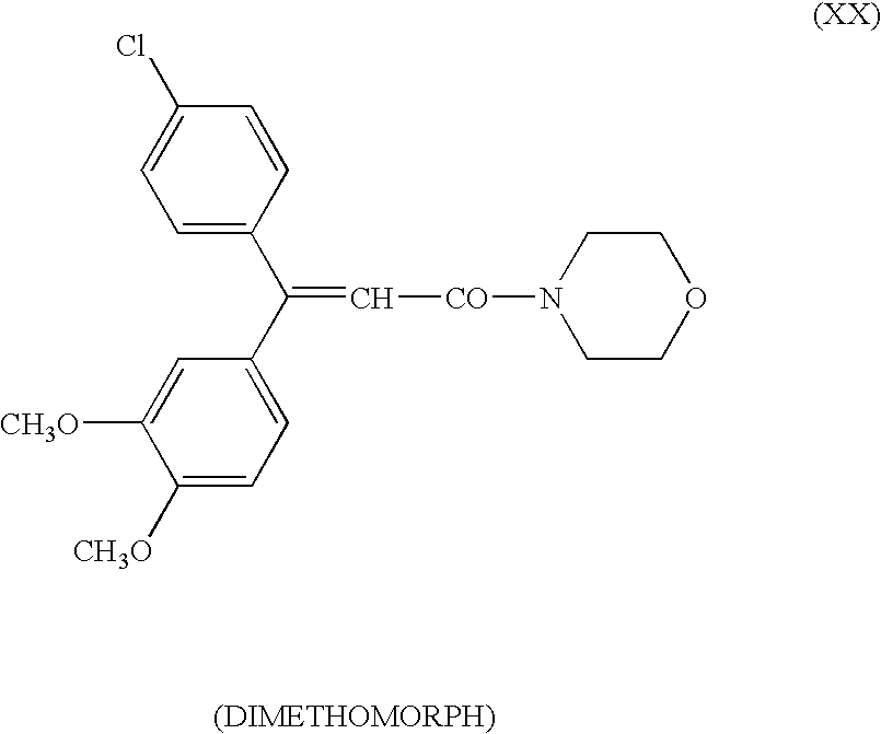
C1([CH3O])=CC=C(C(C2=CC=C(Cl)C=C2)=C[CO]N2CCOCC2)C=C1[CH3O]
